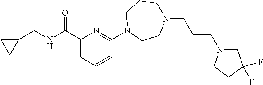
C1(C(NCC2CC2)=O)=CC=CC(N2CCN(CCCN3CC(F)(F)CC3)CCC2)=N1
